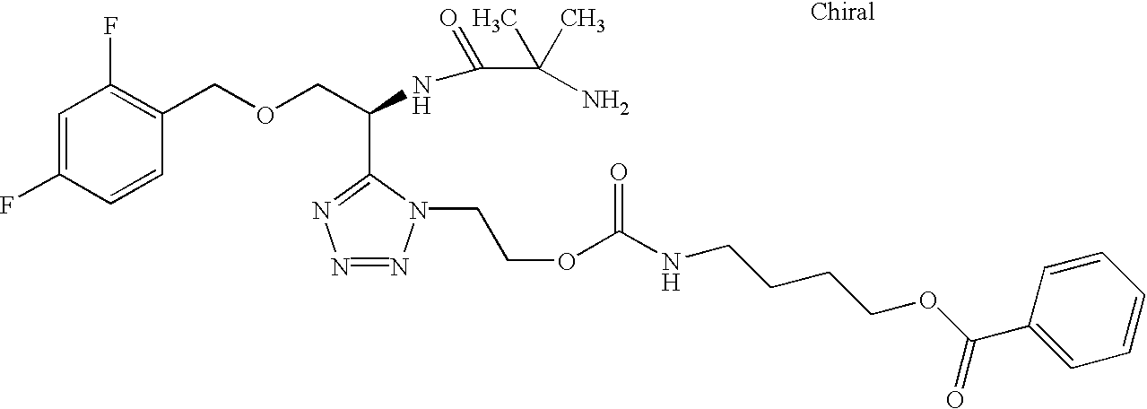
C1=C(F)C=CC(COCC(NC(C(C)(C)N)=O)C2=NN=NN2CCOC(NCCCCOC(C2=CC=CC=C2)=O)=O)=C1F
